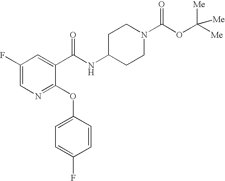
N1=C(OC2=CC=C(F)C=C2)C(C(NC2CCN(C(OC([Me])([Me])[Me])=O)CC2)=O)=CC(F)=C1
